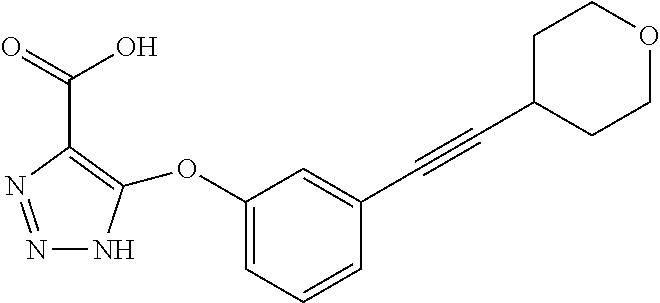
N1=NC(C(O)=O)=C(OC2=CC=CC(C#CC3CCOCC3)=C2)N1
